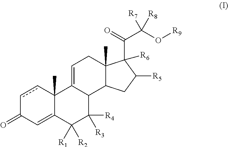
c1cC2(C)C(=CC1=O)C([R2])([R1])C([R4])([R3])C1C2=CCC2(C)C1CC([R5])C2([R6])C(=O)C(O[R9])([R8])[R7]
